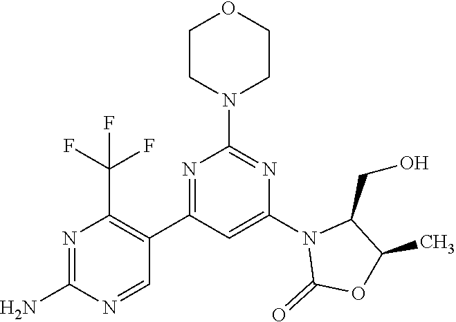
O1CCN(C2=NC(N3C(=O)OC(C)C3CO)=CC(C3=C(C(F)(F)F)N=C(N)N=C3)=N2)CC1
